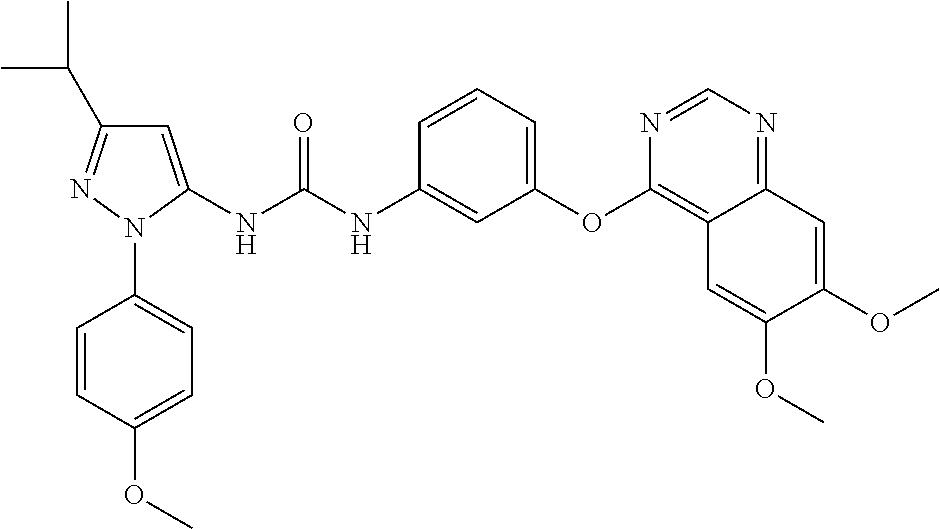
C1=C(NC(NC2=CC(OC3=C4C(=NC=N3)C=C(OC)C(OC)=C4)=CC=C2)=O)N(C2=CC=C(OC)C=C2)N=C1C(C)C
